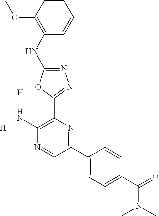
N1=C(NC2=C(OC)C=CC=C2)OC(C2=C(N)N=CC(C3=CC=C(C(N(C)C)=O)C=C3)=N2)=N1.[H].[H]
